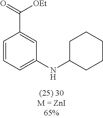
C1=CC=C(NC2CCCCC2)C=C1C(=O)[OEt]
